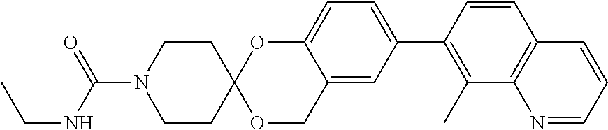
C12=CC(C3=C(C)C4=C(C=C3)C=CC=N4)=CC=C1OC1(OC2)CCN(C(NCC)=O)CC1
